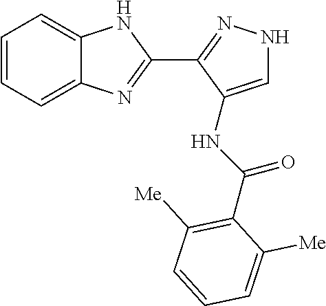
C1=CC=C2C(=C1)NC(C1=NNC=C1NC(=O)C1=C([Me])C=CC=C1[Me])=N2
